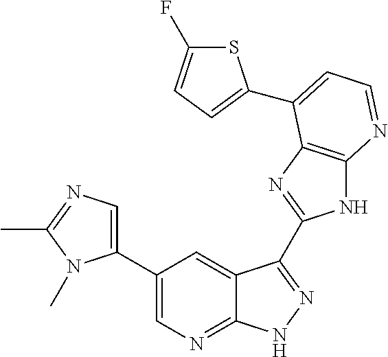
C1(C2=CN=C(C)N2C)=CN=C2C(=C1)C(C1=NC3=C(N1)N=CC=C3C1=CC=C(F)S1)=NN2
